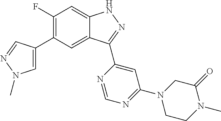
C1(F)=C(C2=CN(C)N=C2)C=C2C(=C1)NN=C2C1=CC(N2CCN(C)C(=O)C2)=NC=N1
